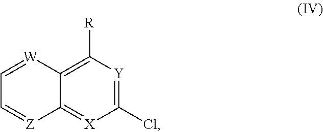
C1(Cl)=[Y]C([R])=C2C(=[X]1)[Z]=CC=[W]2
